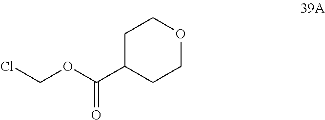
ClCOC(C1CCOCC1)=O
